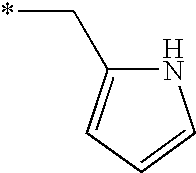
N1C(C*)=CC=C1
